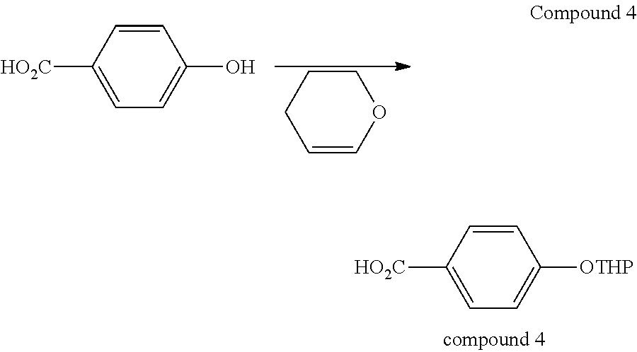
C1=CC([HO2C])=CC=C1[OTHP].C1=COCCC1.C1=CC([HO2C])=CC=C1O
